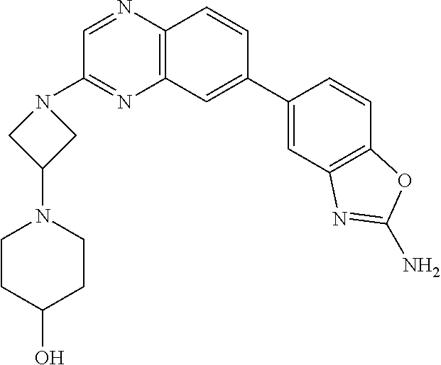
C1(C2=CC3=C(C=C2)N=CC(N2CC(N4CCC(O)CC4)C2)=N3)=CC2=C(C=C1)OC(N)=N2
